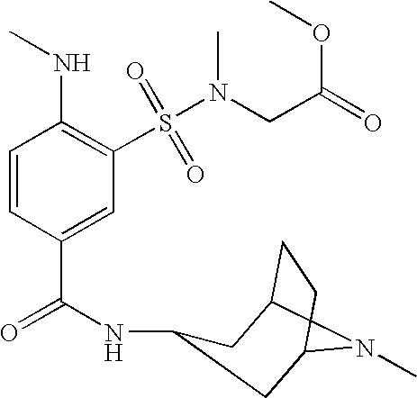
C1=CC(C(=O)NC2CC3CCC(C2)N3C)=CC(S(=O)(=O)N(CC(OC)=O)C)=C1NC
